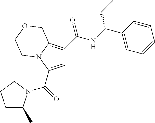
C1C(C)N(C(=O)C2=CC(C(NC(C3=CC=CC=C3)CC)=O)=C3N2CCOC3)CC1
